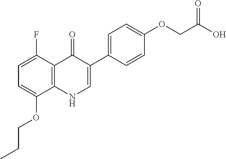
C1=C(F)C2=C(C(OCCC)=C1)NC=C(C1=CC=C(OCC(O)=O)C=C1)C2=O
